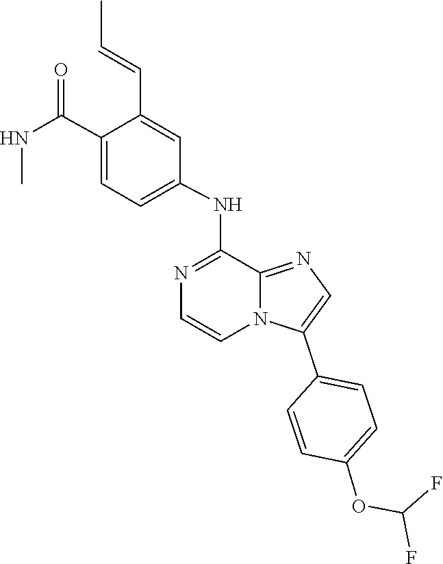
C1=C(C(NC)=O)C(C=CC)=CC(NC2=NC=CN3C2=NC=C3C2=CC=C(OC(F)F)C=C2)=C1
